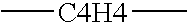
C[C4H4]C
